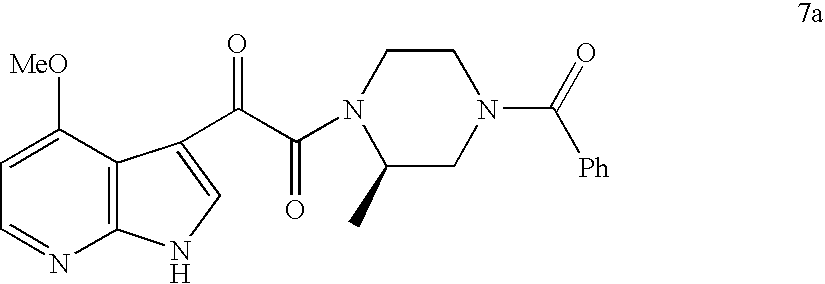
C12=C(C([MeO])=CC=N1)C(C(C(=O)N1C(C)CN(C(=O)[Ph])CC1)=O)=CN2
